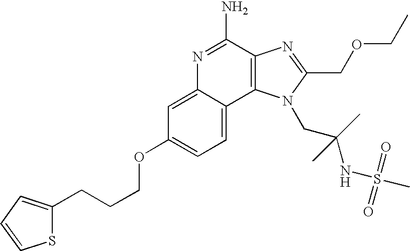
N1=C(N)C2=C(C3=CC=C(OCCCC4=CC=CS4)C=C13)N(CC(NS(=O)(=O)C)(C)C)C(COCC)=N2
